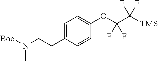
[Boc]N(CCC1=CC=C(OC(C([TMS])(F)F)(F)F)C=C1)C
